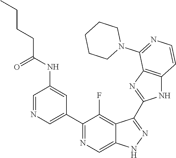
C1=NC=C(C2=NC=C3C(=C2F)C(C2=NC4=C(N2)C=CN=C4N2CCCCC2)=NN3)C=C1NC(CCCC)=O
